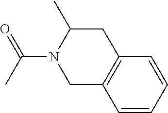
C1C2=C(CC(C)N1C(C)=O)C=CC=C2
